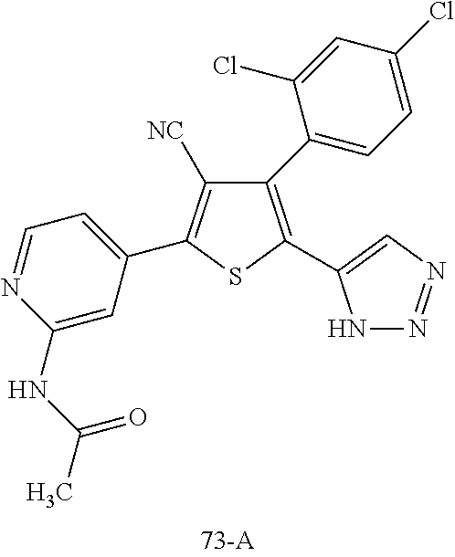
C1(C2=CC=C(Cl)C=C2Cl)=C(C2=CN=NN2)SC(C2=CC=NC(NC(C)=O)=C2)=C1[NC]
